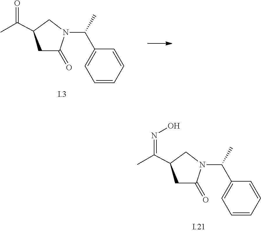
C1C(=O)N(C(C)C2=CC=CC=C2)CC1C(C)=O.C1C(=O)N(C(C)C2=CC=CC=C2)CC1C(C)=NO
